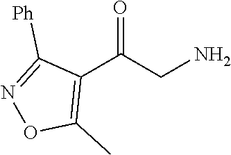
C1(C(CN)=O)=C(C)ON=C1[Ph]
